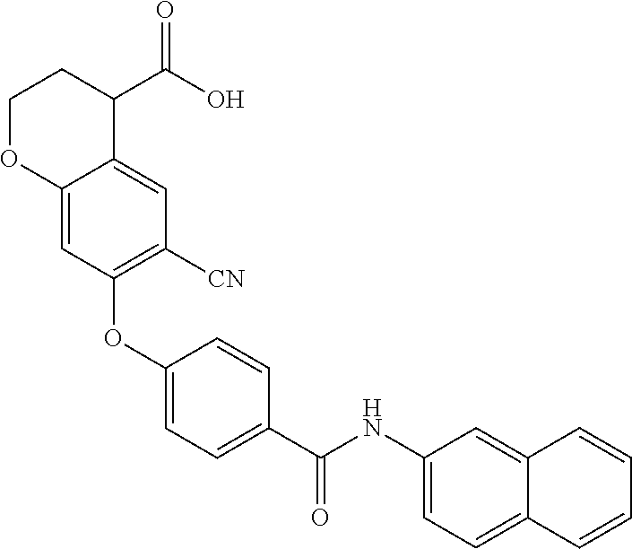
C1(OC2=C([CN])C=C3C(=C2)OCCC3C(O)=O)=CC=C(C(NC2=CC=C3C(=C2)C=CC=C3)=O)C=C1
